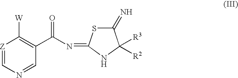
[Z]1=CN=CC(C(N=C2SC(=N)C([R3])([R2])N2)=O)=C1[W]
